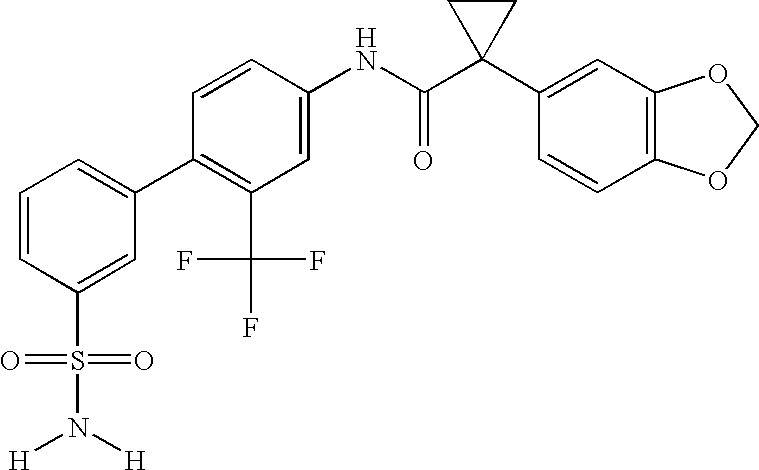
C1(NC(C2(C3=CC4=C(C=C3)OCO4)CC2)=O)=CC(C(F)(F)F)=C(C2=CC=CC(S(N([H])[H])(=O)=O)=C2)C=C1
